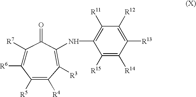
C1([R7])=C([R6])C([R5])=C([R4])C([R3])=C(NC2=C([R11])C([R12])=C([R13])C([R14])=C2[R15])C1=O
